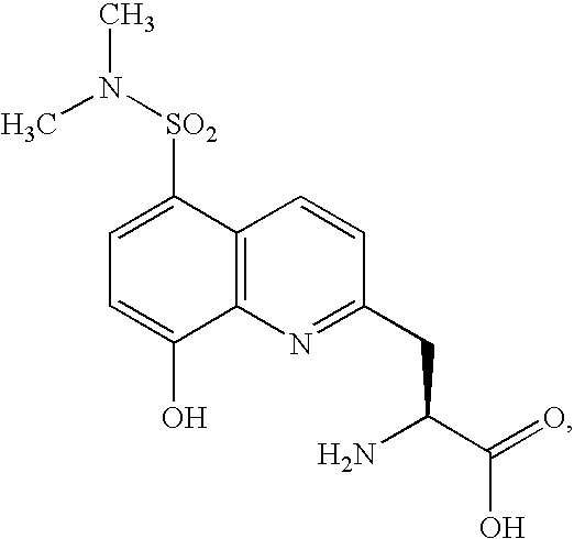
C12=C(N=C(CC(C(=O)O)N)C=C1)C(O)=CC=C2[SO2]N(C)C
